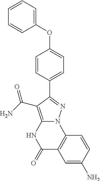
C12=C(C(=O)N)C(C3=CC=C(OC4=CC=CC=C4)C=C3)=NN1C1=C(C(=O)N2)C=C(N)C=C1
